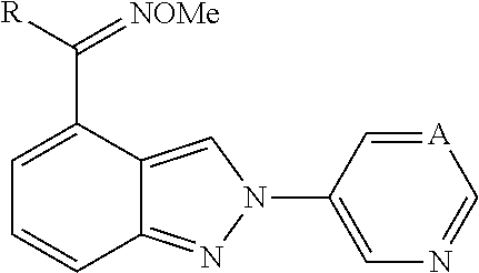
C1=C(C([R])=[NOMe])C2=CN(C3=CN=C[A]=C3)N=C2C=C1
